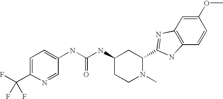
C1=C(C(F)(F)F)N=CC(NC(NC2CCN(C)C(C3=NC4=C(C=CC(OC)=C4)N3)C2)=O)=C1
